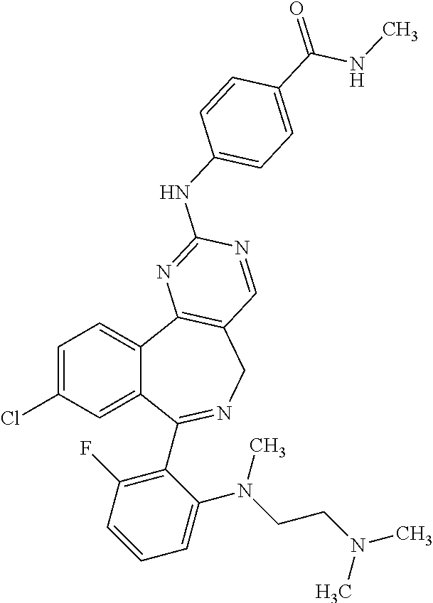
C1=C(Cl)C=C2C(=C1)C1=C(CN=C2C2=C(F)C=CC=C2N(CCN(C)C)C)C=NC(NC2=CC=C(C(=O)NC)C=C2)=N1
